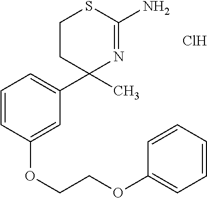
C1CC(C2=CC=CC(OCCOC3=CC=CC=C3)=C2)(C)N=C(N)S1.Cl
